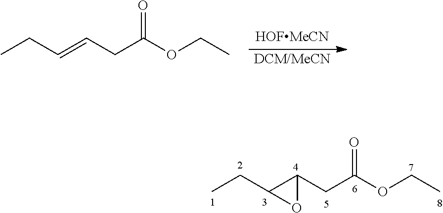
[DCM/MeCN].CCC=CCC(OCC)=O.CCC1C(CC(OCC)=O)O1
